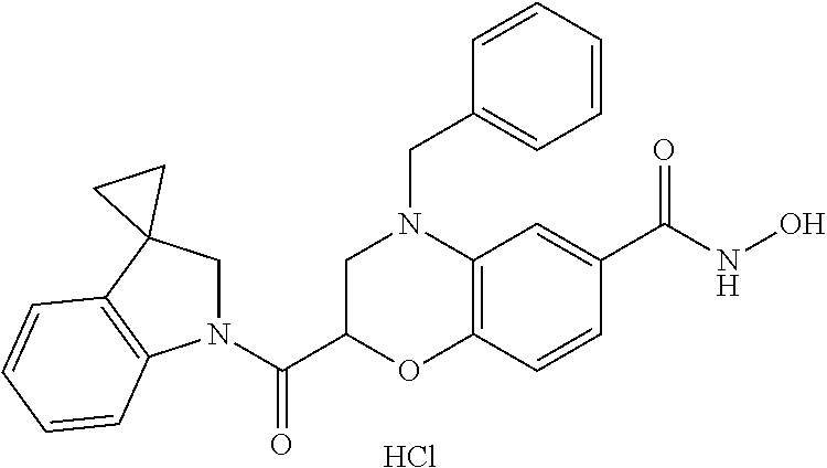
N1(C(C2OC3=C(N(CC4=CC=CC=C4)C2)C=C(C(NO)=O)C=C3)=O)CC2(C3=C1C=CC=C3)CC2.Cl
